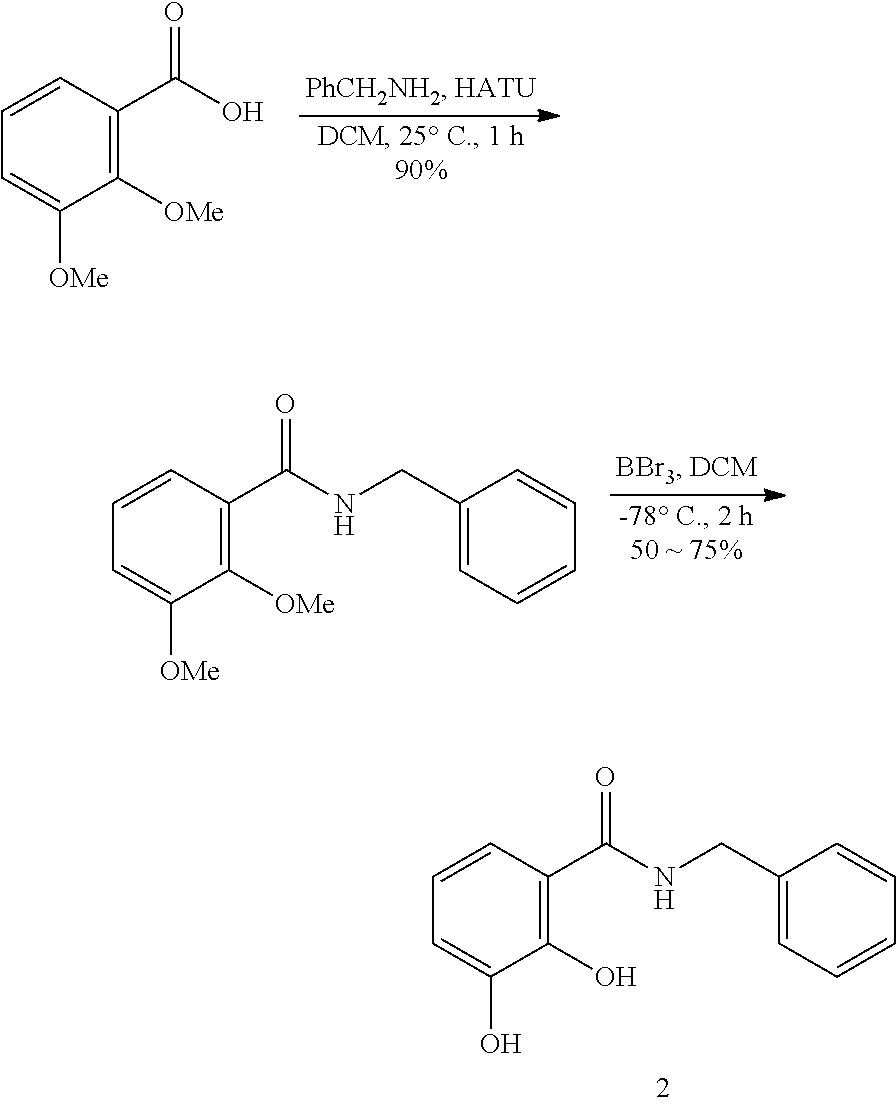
C1=CC(C(O)=O)=C([OMe])C([OMe])=C1.C1=CC(C(NCC2=CC=CC=C2)=O)=C([OMe])C([OMe])=C1.C1=CC(C(NCC2=CC=CC=C2)=O)=C(O)C(O)=C1
